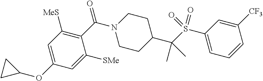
C1([SMe])=CC(OC2CC2)=CC([MeS])=C1C(N1CCC(C(S(C2=CC=CC([CF3])=C2)(=O)=O)(C)C)CC1)=O
